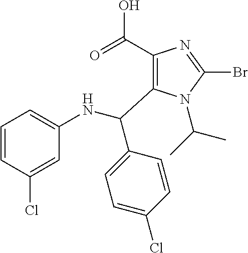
C1(C(=O)O)=C(C(NC2=CC=CC(Cl)=C2)C2=CC=C(Cl)C=C2)N(C(C)C)C(Br)=N1
